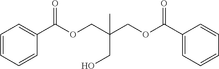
C1=C(C(=O)OCC(CO)(C)COC(C2=CC=CC=C2)=O)C=CC=C1
